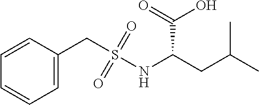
C1=CC(CS(NC(CC(C)C)C(O)=O)(=O)=O)=CC=C1
